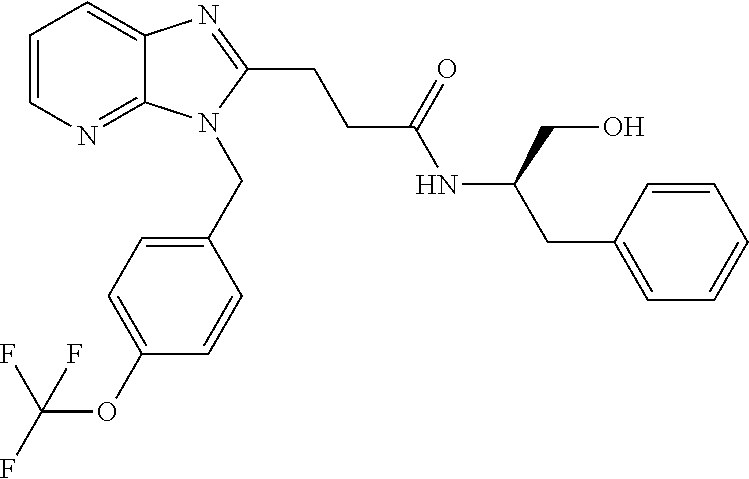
C1=CN=C2C(=C1)N=C(CCC(NC(CC1=CC=CC=C1)CO)=O)N2CC1=CC=C(OC(F)(F)F)C=C1
